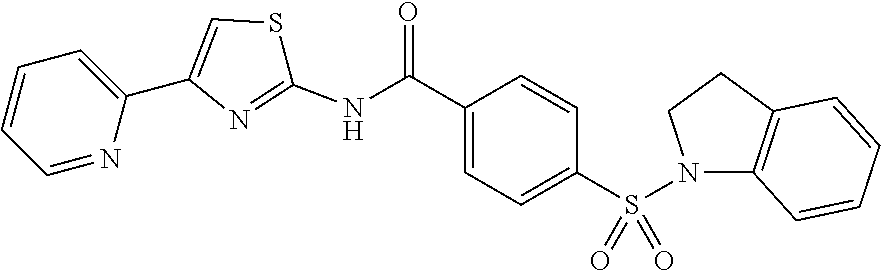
C1=CC=NC(C2=CSC(NC(C3=CC=C(S(N4C5=C(CC4)C=CC=C5)(=O)=O)C=C3)=O)=N2)=C1
